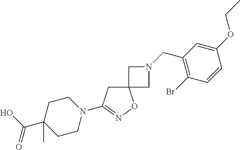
C12(CC(N3CCC(C(O)=O)(C)CC3)=NO1)CN(CC1=C(Br)C=CC(OCC)=C1)C2
